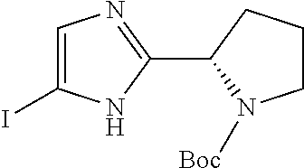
C1=C(I)NC(C2N([Boc])CCC2)=N1
